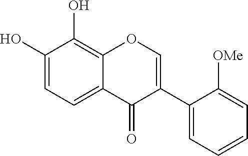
C1(O)=CC=C2C(=C1O)OC=C(C1=CC=CC=C1[OMe])C2=O
